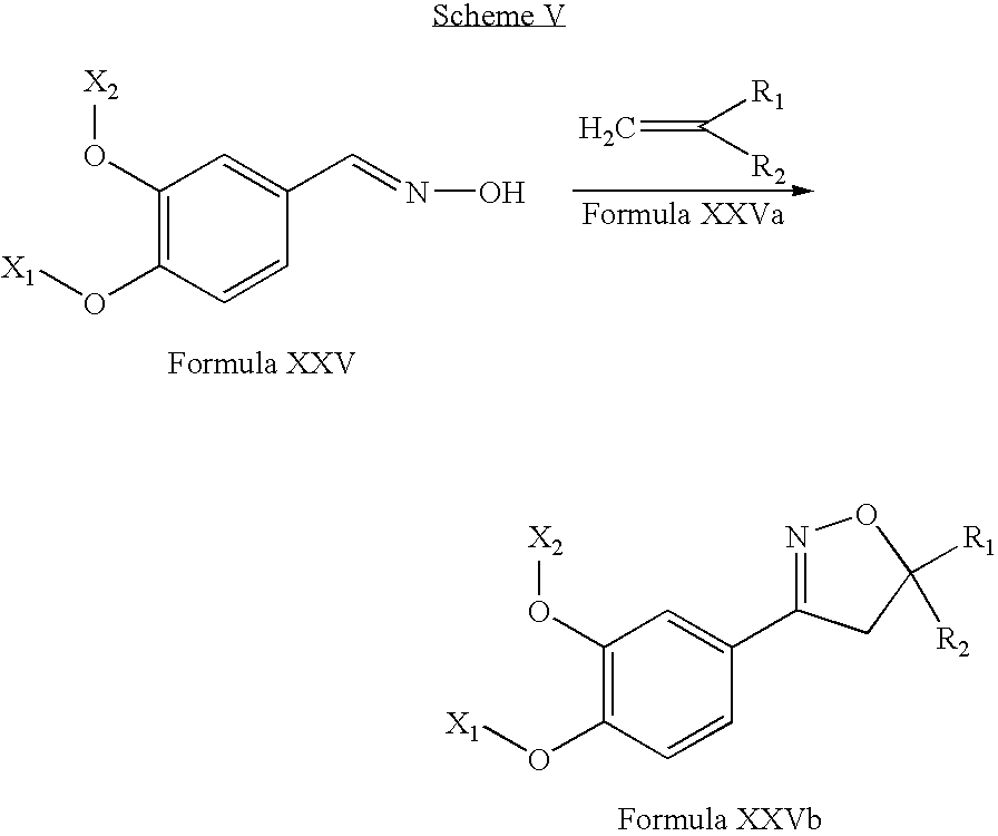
C=C([R2])[R1].C1(O[X2])=C(O[X1])C=CC(C=NO)=C1.C1(O[X2])=C(O[X1])C=CC(C2=NOC([R1])([R2])C2)=C1
